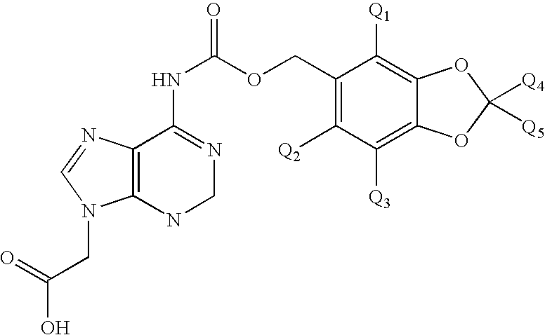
C(O)(CN1C2=C(C(NC(OCC3=C([Q2])C([Q3])=C4C(=C3[Q1])OC([Q4])([Q5])O4)=O)=NCN2)N=C1)=O
